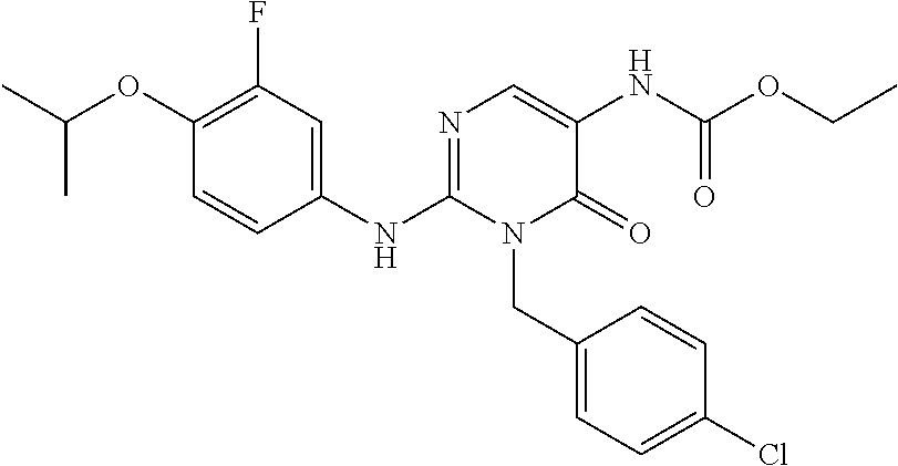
C1(OC(C)C)=C(F)C=C(NC2=NC=C(NC(OCC)=O)C(=O)N2CC2=CC=C(Cl)C=C2)C=C1
